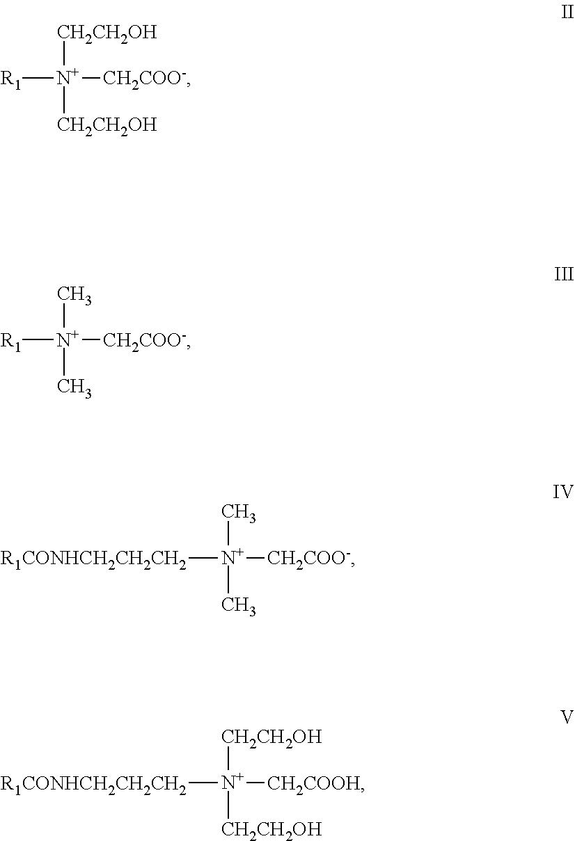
[R1][N+]([CH2COO-])([CH2CH2OH])[CH2CH2OH].[R1][N+]([CH2COO-])(C)C.[R1CONHCH2CH2CH2][N+]([CH2COO-])(C)C.[R1CONHCH2CH2CH2][N+]([CH2COOH])([CH2CH2OH])[CH2CH2OH]
